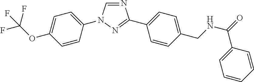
N1=CN(C2=CC=C(OC(F)(F)F)C=C2)N=C1C1=CC=C(CNC(=O)C2=CC=CC=C2)C=C1
